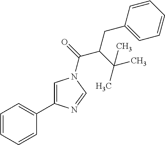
C1=CC=CC(C2=CN(C(C(CC3=CC=CC=C3)C(C)(C)C)=O)C=N2)=C1
